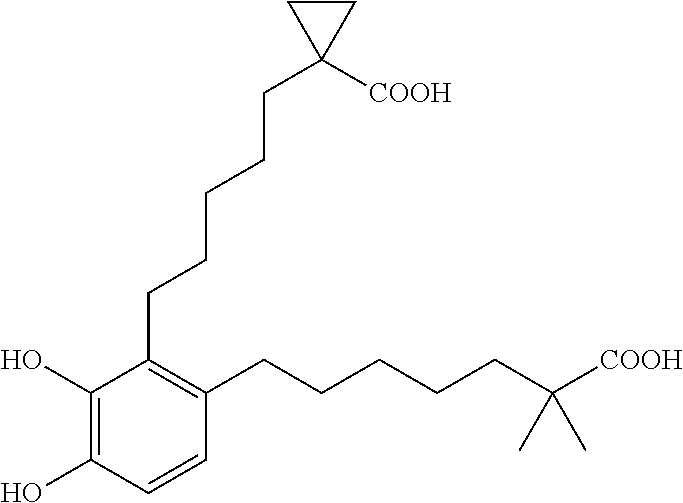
C1(O)=C(O)C=CC(CCCCCC([COOH])(C)C)=C1CCCCCC1([COOH])CC1
